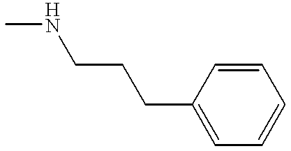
C(CCC1=CC=CC=C1)NC
